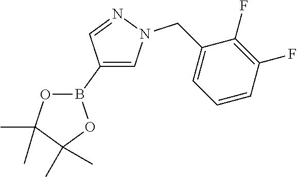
C1(B2OC(C)(C)C(C)(C)O2)=CN(CC2=CC=CC(F)=C2F)N=C1
